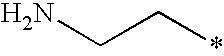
NCC*
